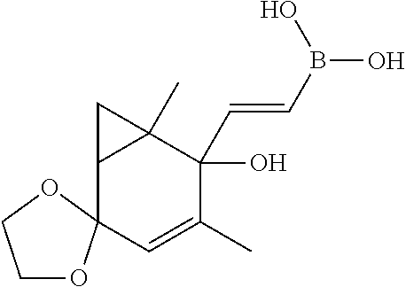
C12C(C)(C(O)(C=CB(O)O)C(C)=CC13OCCO3)C2
